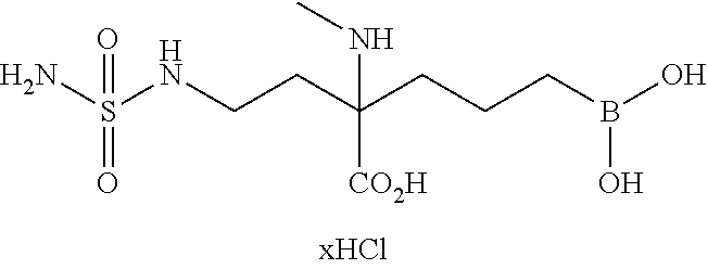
NS(NCCC(CCCB(O)O)([CO2H])NC)(=O)=O
